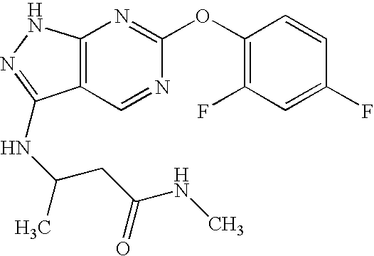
C12=C(NN=C1NC(C)CC(NC)=O)N=C(OC1=C(F)C=C(F)C=C1)N=C2
